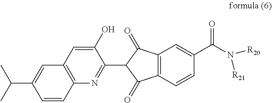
C1=C(O)C(C2C(=O)C3=C(C=CC(C(N([R20])[R21])=O)=C3)C2=O)=NC2=C1C=C(C(C)C)C=C2
